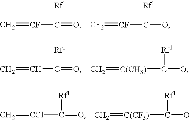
C=[CF]C(=O)[Rf1].[CF2]=[CF]C(O)[Rf1].C=CC(=O)[Rf1].C=[C(CH3)]C(O)[Rf1].C=[CCl]C(=O)[Rf1].C=[C(CF3)]C(O)[Rf1]
